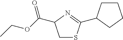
C1SC(C2CCCC2)=NC1C(=O)OCC
